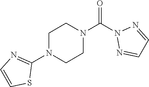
O=C(N1N=CC=N1)N1CCN(C2=NC=CS2)CC1
